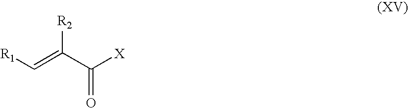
[R1]C=C(C([X])=O)[R2]
